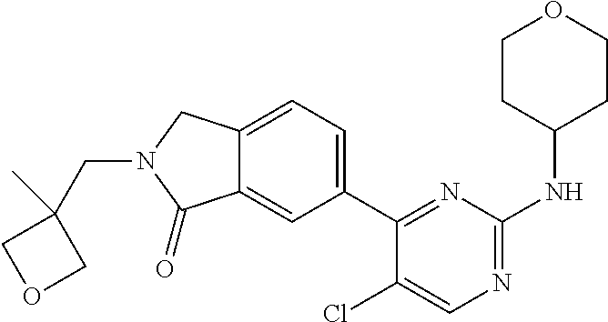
C(N1CC2=CC=C(C3=NC(NC4CCOCC4)=NC=C3Cl)C=C2C1=O)C1(C)COC1
